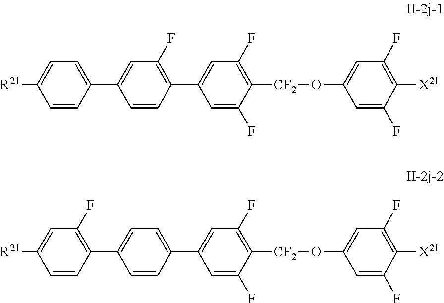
C1=CC(C2=CC(F)=C(C3=CC(F)=C([CF2]OC4=CC(F)=C([X21])C(F)=C4)C(F)=C3)C=C2)=CC=C1[R21].C1=CC(C2=CC=C(C3=CC(F)=C([CF2]OC4=CC(F)=C([X21])C(F)=C4)C(F)=C3)C=C2)=C(F)C=C1[R21]
